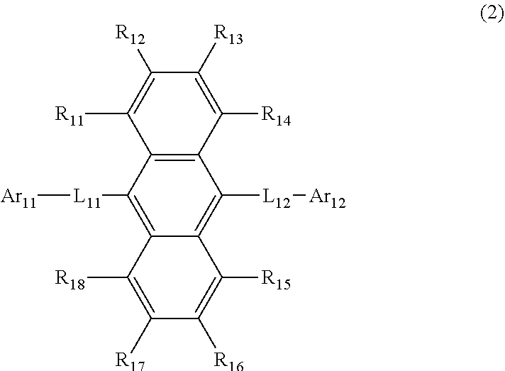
C12=C(C([L11][Ar11])=C3C(=C1[L12][Ar12])C([R15])=C([R16])C([R17])=C3[R18])C([R11])=C([R12])C([R13])=C2[R14]
